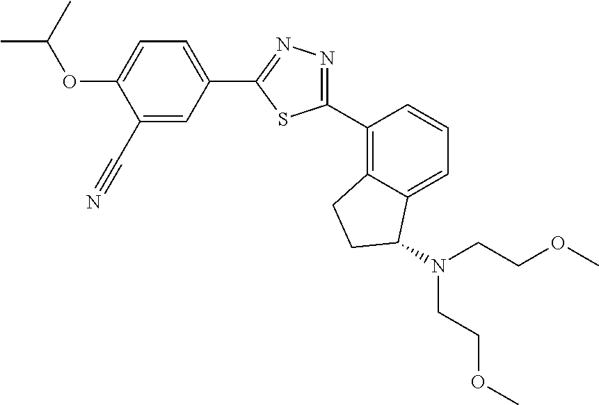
C1(C#N)=CC(C2=NN=C(C3=C4C(=CC=C3)C(N(CCOC)CCOC)CC4)S2)=CC=C1OC(C)C
